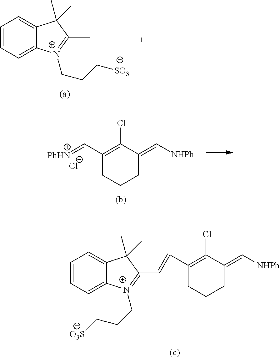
[NHPh]C=C1C(Cl)=C(C=CC2=[N+](CCC[O3S])C3=CC=CC=C3C2(C)C)CCC1.CC1=[N+](CCC[SO3])C2=CC=CC=C2C1(C)C.[NHPh]C=C1C(Cl)=C(C=[PhHN])CCC1.[Cl-]
